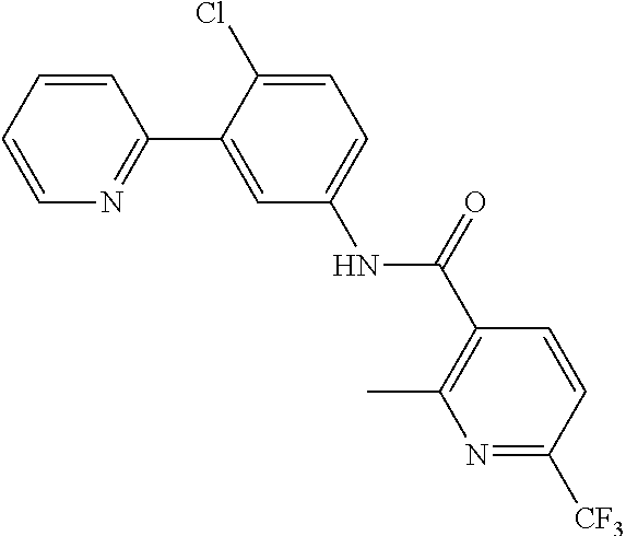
C1=CN=C(C2=CC(NC(C3=C(C)N=C([CF3])C=C3)=O)=CC=C2Cl)C=C1
